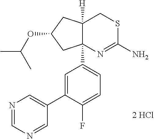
N1=CN=CC(C2=CC(C34N=C(N)SCC3([H])CC(OC(C)C)C4)=CC=C2F)=C1.[2 HCl]
